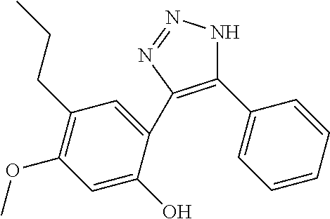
C1(C2=CC=CC=C2)=C(C2=CC(CCC)=C(OC)C=C2O)N=NN1
